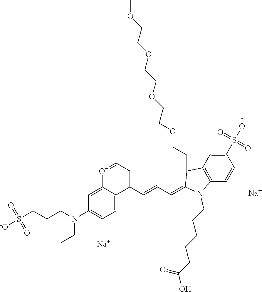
[Na].C1(N(CCCS([-O])(=O)=O)CC)=CC=C2C(=C1)[O+]=CC=C2C=CC=C1C(C)(CCOCCOCCOCCOC)C2=C(C=CC(S(O)(=O)=O)=C2)N1CCCCCC(O)=O.[Na]
